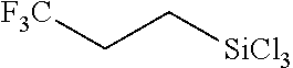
[F3C]CC[SiCl3]
